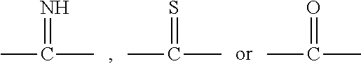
CC(C)=N.CC(C)=S.CC(C)=O
